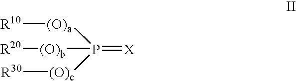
[(O)b](P(=[X])([(O)a][R10])[(O)c][R30])[R20]
